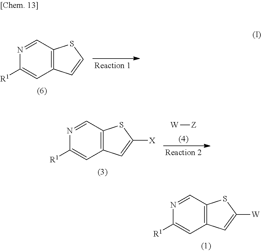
N1=CC2=C(C=C1[R1])C=C([W])S2.N1=CC2=C(C=C1[R1])C=CS2.N1=CC2=C(C=C1[R1])C=C([X])S2.[W][Z]
